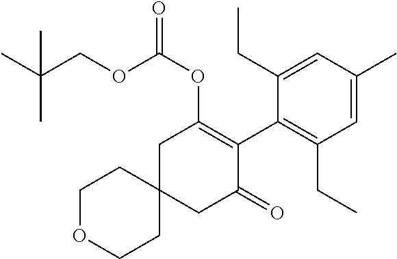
C1OCCC2(C1)CC(=O)C(C1=C(CC)C=C(C)C=C1CC)=C(OC(=O)OCC(C)(C)C)C2
